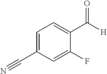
C1=C(C#N)C=C(F)C(C([H])=O)=C1
